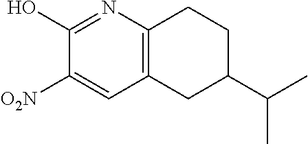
C1(O)=NC2=C(C=C1[O2N])CC(C(C)C)CC2
